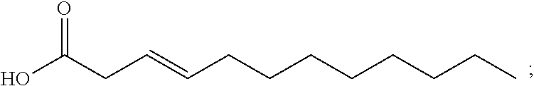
C(CCCCCCC=CCC(O)=O)C
